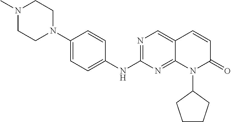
N1=C(NC2=CC=C(N3CCN(C)CC3)C=C2)N=C2C(=C1)C=CC(=O)N2C1CCCC1
